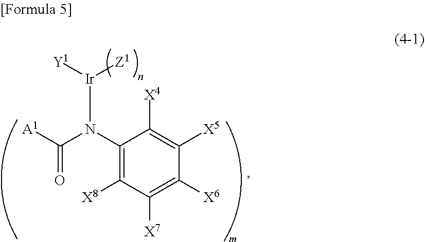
C1(N(C([A1])=O)[Ir]([Y1])[Z1])=C([X8])C([X7])=C([X6])C([X5])=C1[X4]
